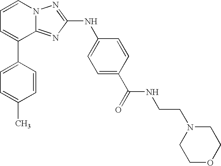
C1=C(C2=CC=CN3C2=NC(NC2=CC=C(C(=O)NCCN4CCOCC4)C=C2)=N3)C=CC(C)=C1
